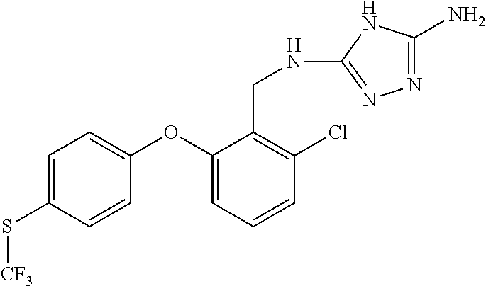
C1=C(S[CF3])C=CC(OC2=CC=CC(Cl)=C2CNC2=NN=C(N)N2)=C1
